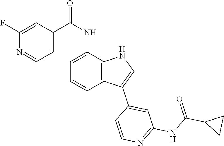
C1(C2=CC(NC(C3CC3)=O)=NC=C2)=CNC2=C1C=CC=C2NC(=O)C1=CC=NC(F)=C1
